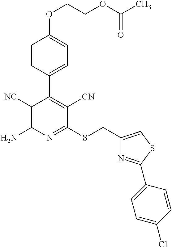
C1(OCCOC(C)=O)=CC=C(C2=C([CN])C(SCC3=CSC(C4=CC=C(Cl)C=C4)=N3)=NC(N)=C2[NC])C=C1
